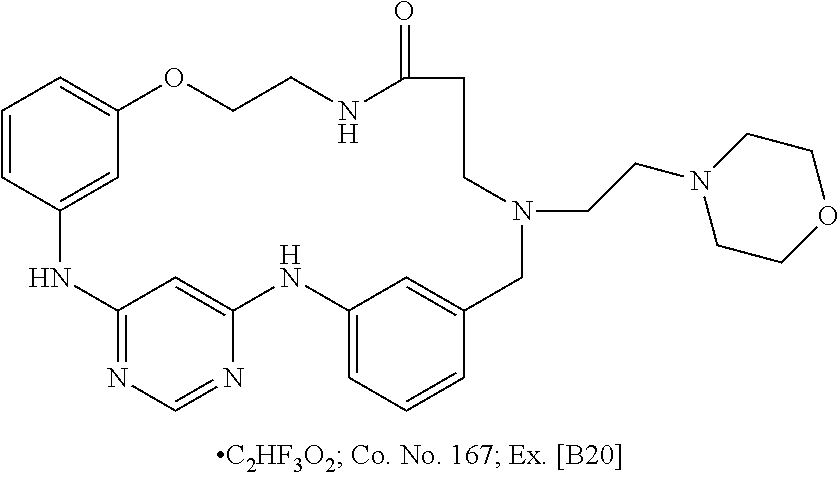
C12=NC=NC(=C1)NC1=CC=CC(=C1)CN(CCN1CCOCC1)CCC(=O)NCCOC1=CC=CC(=C1)N2
